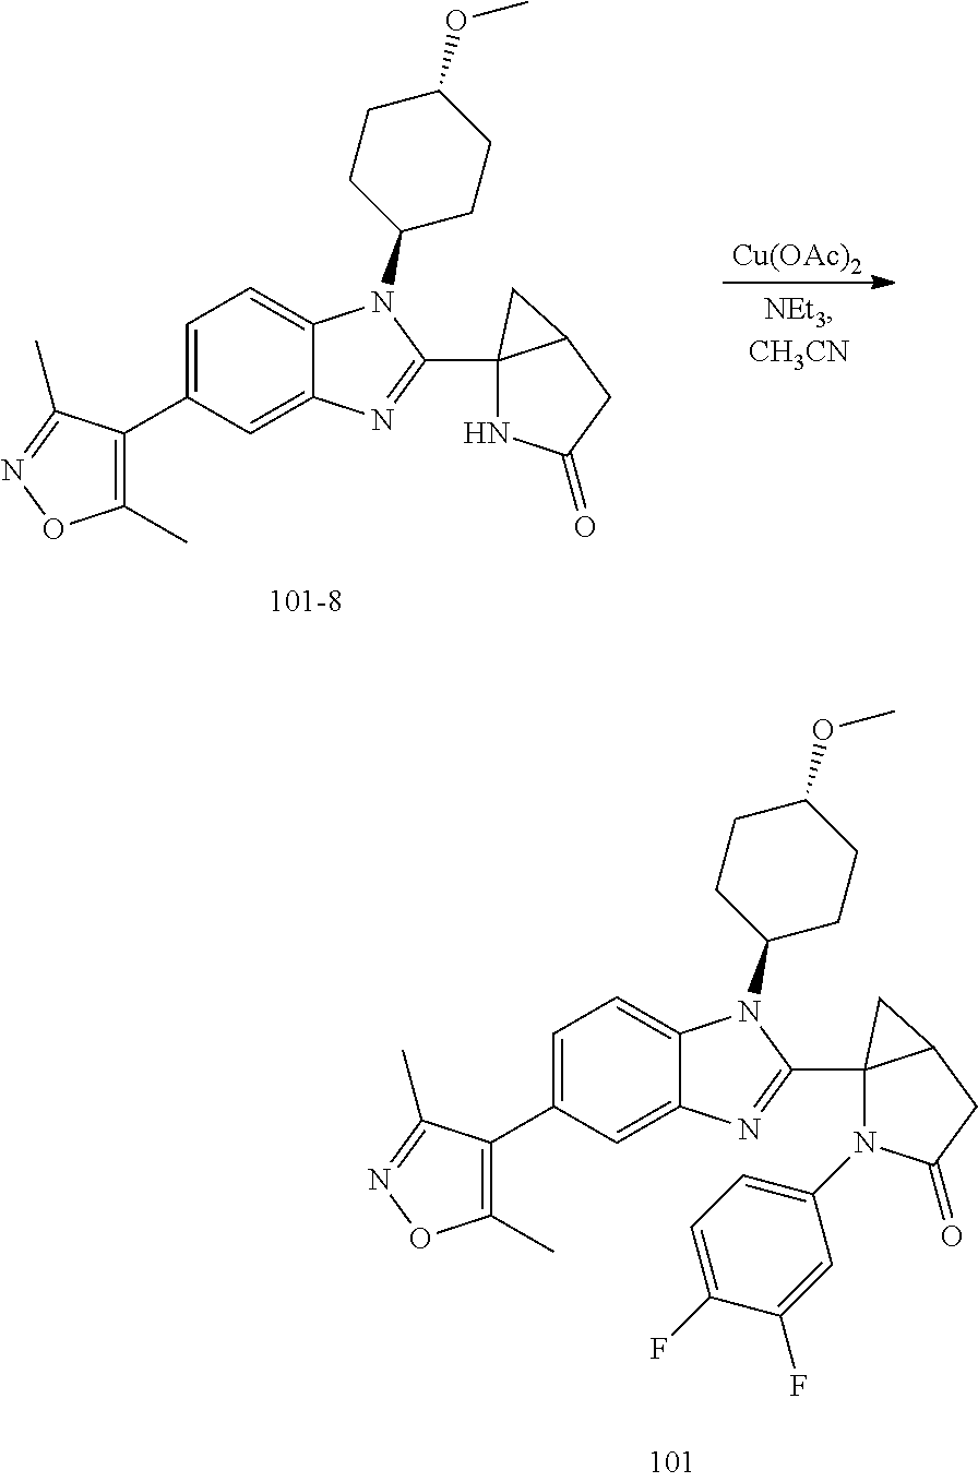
[Cu(OAc)2].C1(C)=C(C2=CC=C3C(=C2)N=C(C24NC(=O)CC2C4)N3C2CCC(OC)CC2)C(C)=NO1.C1(C)=C(C2=CC=C3C(=C2)N=C(C24N(C5=CC=C(F)C(F)=C5)C(=O)CC2C4)N3C2CCC(OC)CC2)C(C)=NO1
